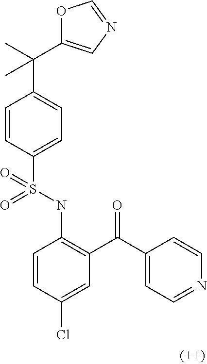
C1=CC(S(NC2=C(C(C3=CC=NC=C3)=O)C=C(Cl)C=C2)(=O)=O)=CC=C1C(C1=CN=CO1)(C)C
